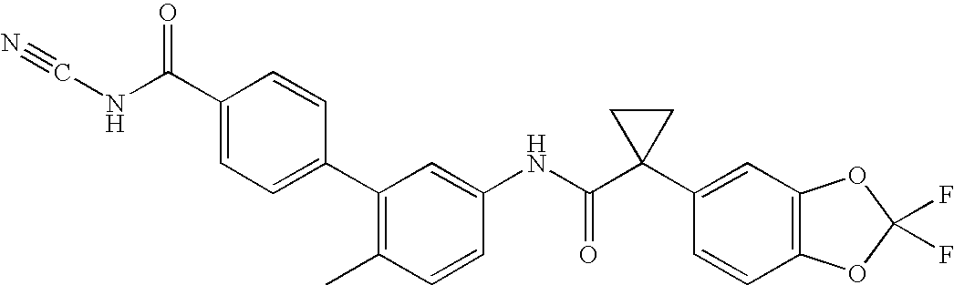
C1(C2=CC=C(C(NC#N)=O)C=C2)=C(C)C=CC(NC(C2(C3=CC4=C(C=C3)OC(F)(F)O4)CC2)=O)=C1
